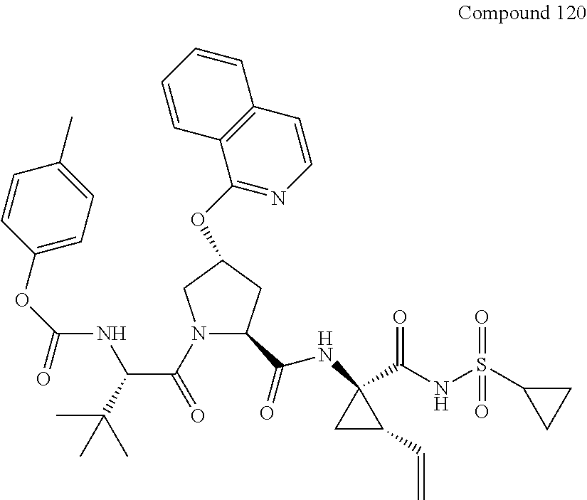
C1(OC(NC(C(C)(C)C)C(=O)N2C(C(=O)NC3(C(NS(=O)(C4CC4)=O)=O)CC3C=C)CC(OC3=NC=CC4=C3C=CC=C4)C2)=O)=CC=C(C)C=C1
